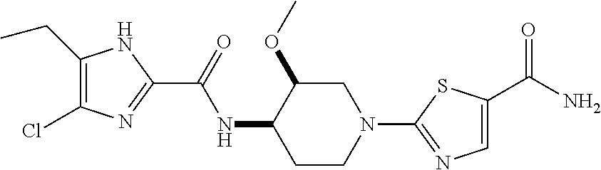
C1(CC)=C(Cl)N=C(C(NC2CCN(C3=NC=C(C(N)=O)S3)CC2OC)=O)N1
